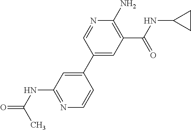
N1=C(NC(=O)C)C=C(C2=CC(C(NC3CC3)=O)=C(N)N=C2)C=C1
